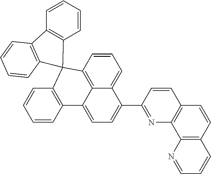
C1=CC2=C3C(=C1)C(C1=NC4=C(C=C1)C=CC1=C4N=CC=C1)=CC=C3C1=C(C=CC=C1)C21C2=C(C=CC=C2)C2=C1C=CC=C2
